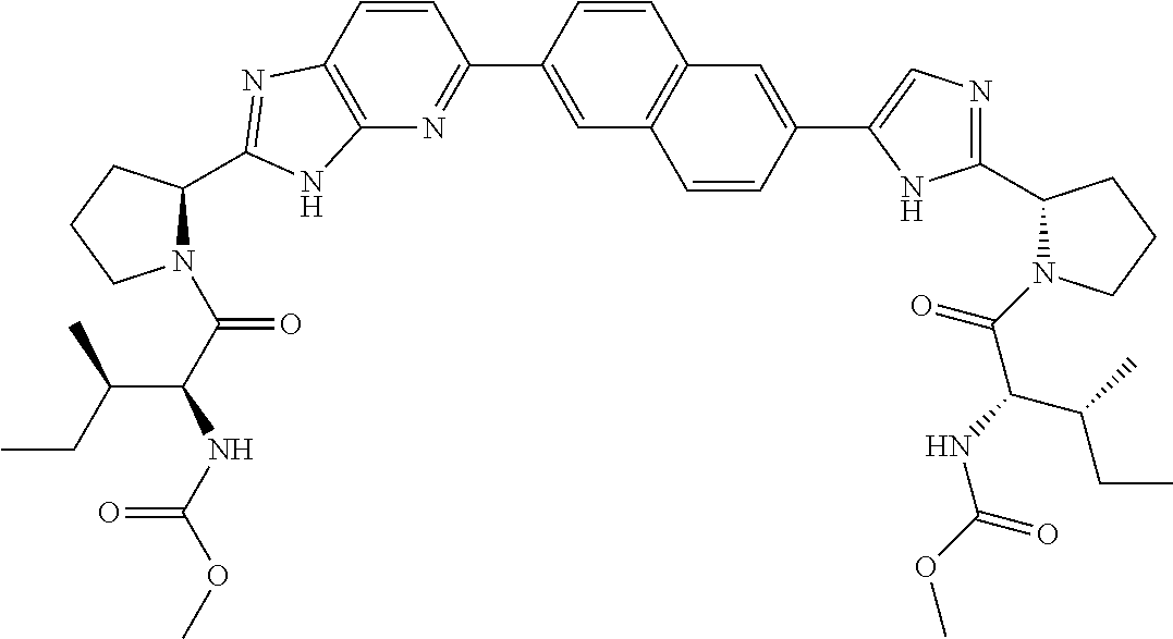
C12=C(C=CC(C3=CC4=C(C=C3)C=C(C3=CN=C(C5N(C(C(NC(=O)OC)C(CC)C)=O)CCC5)N3)C=C4)=N1)N=C(C1N(C(C(NC(OC)=O)C(CC)C)=O)CCC1)N2
